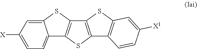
C12=C(SC3=C1SC1=CC([X])=CC=C31)C1=C(S2)C=C([X1])C=C1
